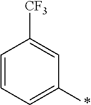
C1=CC=C(*)C=C1[CF3]
